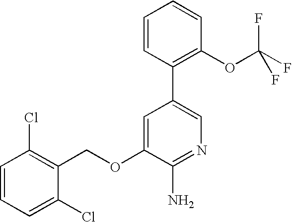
C1=CC=C(Cl)C(COC2=CC(C3=C(OC(F)(F)F)C=CC=C3)=CN=C2N)=C1Cl
